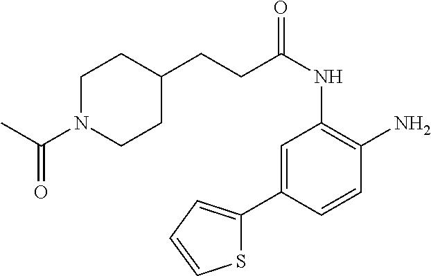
C1=C(C2=CC=CS2)C=CC(N)=C1NC(=O)CCC1CCN(C(C)=O)CC1
